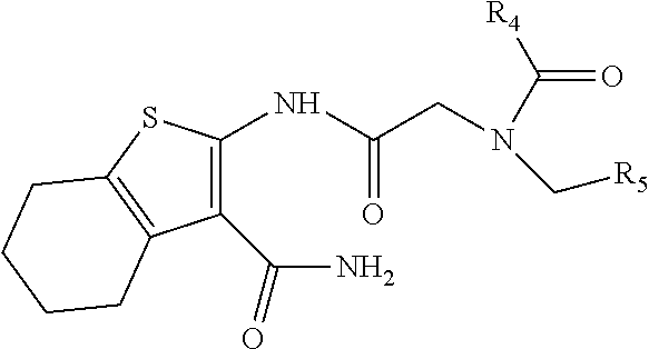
C1(C(N)=O)=C(NC(CN(C([R4])=O)C[R5])=O)SC2=C1CCCC2
